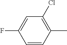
C1(C)=C(Cl)C=C(F)C=C1
